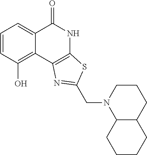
C1=CC(O)=C2C(=C1)C(=O)NC1=C2N=C(CN2C3C(CCC2)CCCC3)S1
